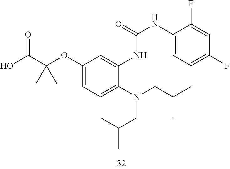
C1(OC(C(O)=O)(C)C)=CC=C(N(CC(C)C)CC(C)C)C(NC(NC2=CC=C(F)C=C2F)=O)=C1
